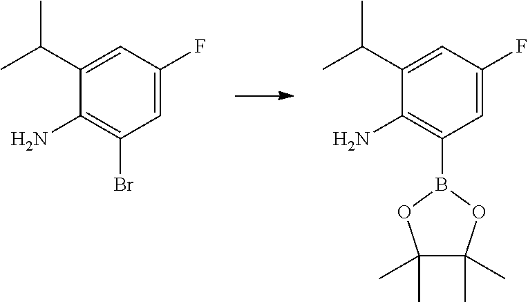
C1=C(F)C=C(C(C)C)C(N)=C1Br.C1=C(F)C=C(C(C)C)C(N)=C1B1OC(C)(C)C(C)(C)O1
